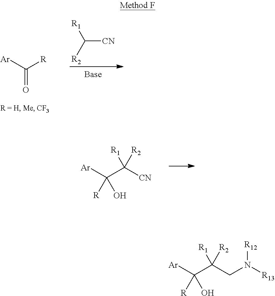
[Ar]C(C([CN])([R1])[R2])([R])O.[Ar]C([R])=O.[R1]C([R2])[CN].[Ar]C(C(CN([R13])[R12])([R1])[R2])([R])O
